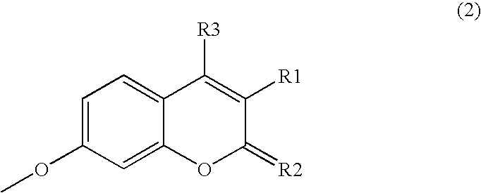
C1=C(OC)C=C2C(=C1)C([R3])=C([R1])C(=[R2])O2
